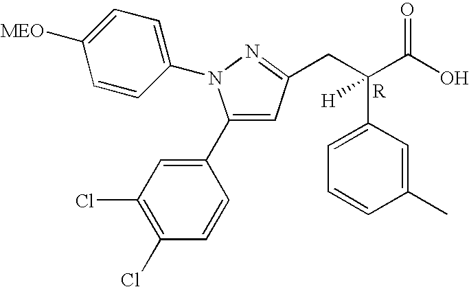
C1(Cl)=C(Cl)C=C(C2=CC(CC(C(O)=O)(C3=CC=CC(C)=C3)[H])=NN2C2=CC=C([MEO])C=C2)C=C1
